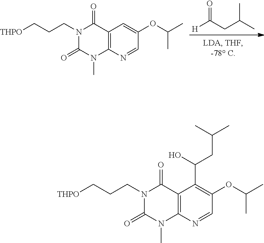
[H]C(CC(C)C)=O.C12=C(N=CC(OC(C)C)=C1)N(C)C(=O)N(CCC[THPO])C2=O.C12=C(N=CC(OC(C)C)=C1C(CC(C)C)O)N(C)C(=O)N(CCC[THPO])C2=O
